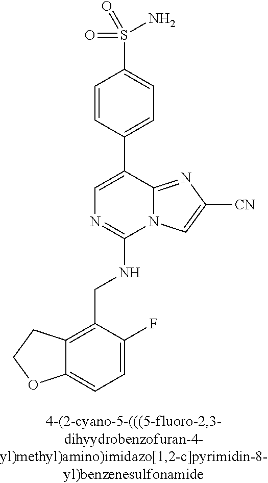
C12=CC=C(F)C(CNC3=NC=C(C4=CC=C(S(N)(=O)=O)C=C4)C4=NC([CN])=CN34)=C1CCO2
